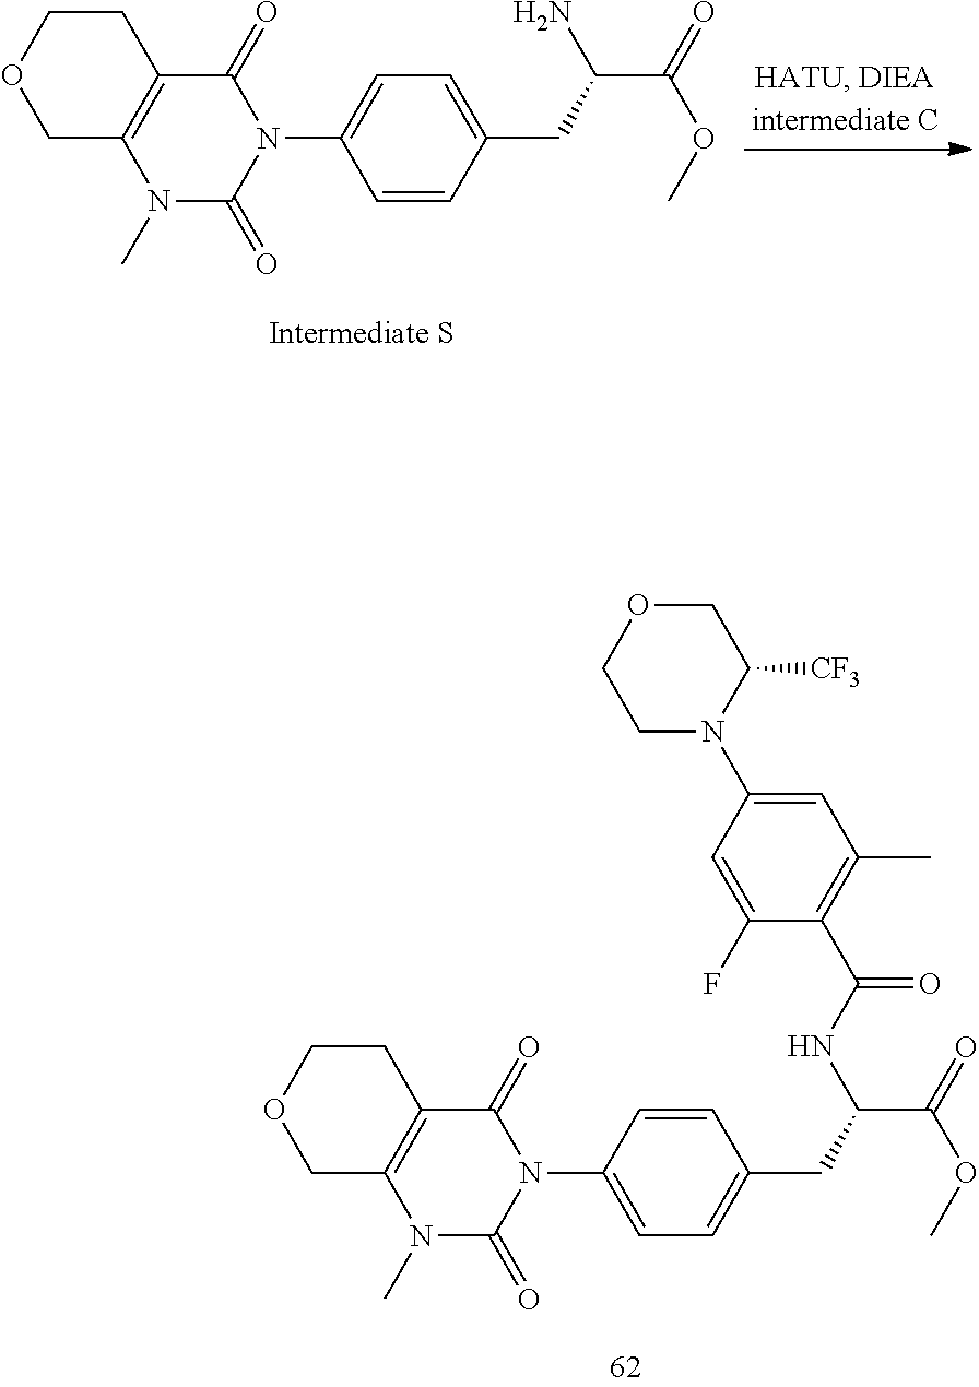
C1N(C2=CC(C)=C(C(NC(CC3=CC=C(N4C(=O)C5=C(N(C)C4=O)COCC5)C=C3)C(=O)OC)=O)C(F)=C2)C([CF3])COC1.NC(CC1=CC=C(N2C(=O)C3=C(N(C)C2=O)COCC3)C=C1)C(=O)OC
